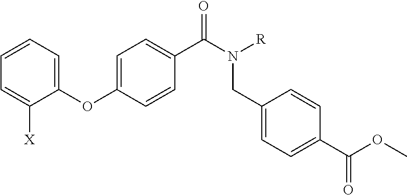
C1(OC2=CC=C(C(N([R])CC3=CC=C(C(OC)=O)C=C3)=O)C=C2)=CC=CC=C1[X]
